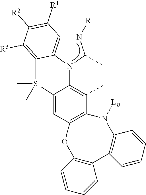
CC1=C2C(=CC3=C1N([LB])C1=C(C4=C(O3)C=CC=C4)C=CC=C1)[Si](C)(C)C1=C([R3])C([R2])=C([R1])C3=C1N2C(C)N3[R]
